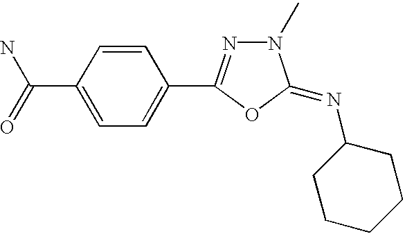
C1=C(C(=O)N)C=CC(C2=NN(C)C(=NC3CCCCC3)O2)=C1
